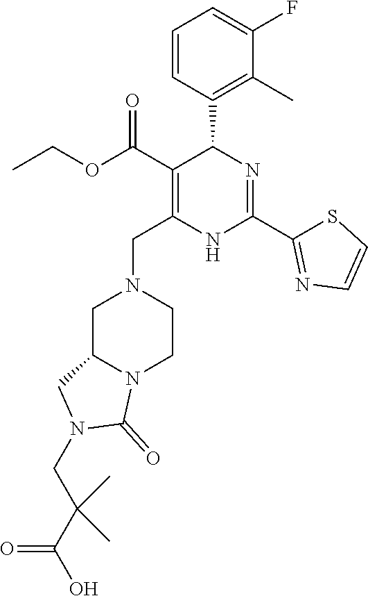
C1(C)=C(C2C(C(=O)OCC)=C(CN3CC4N(CC3)C(=O)N(CC(C(O)=O)(C)C)C4)NC(C3=NC=CS3)=N2)C=CC=C1F
